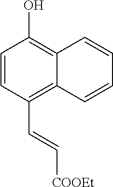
C1=CC(C=C[COOEt])=C2C(=C1O)C=CC=C2
